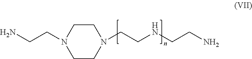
N1(CCNCCN)CCN(CCN)CC1
